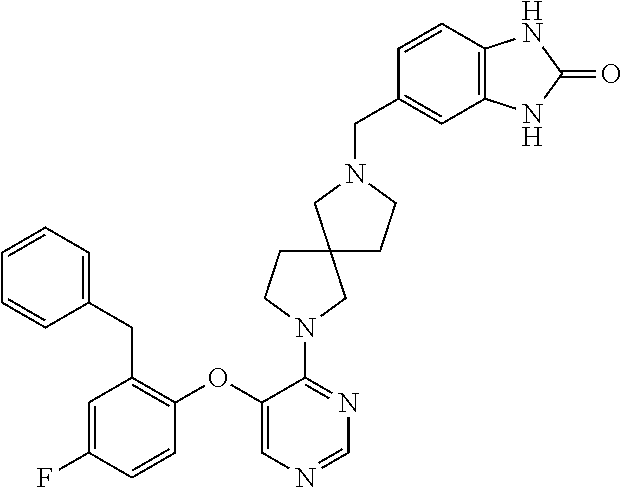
C1(OC2=C(CC3=CC=CC=C3)C=C(F)C=C2)=CN=CN=C1N1CCC2(C1)CCN(CC1=CC3=C(C=C1)NC(=O)N3)C2
